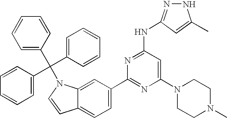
C1(C2=NC(N3CCN(C)CC3)=CC(NC3=NNC(C)=C3)=N2)=CC=C2C(=C1)N(C(C1=CC=CC=C1)(C1=CC=CC=C1)C1=CC=CC=C1)C=C2
